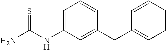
NC(NC1=CC=CC(CC2=CC=CC=C2)=C1)=S
